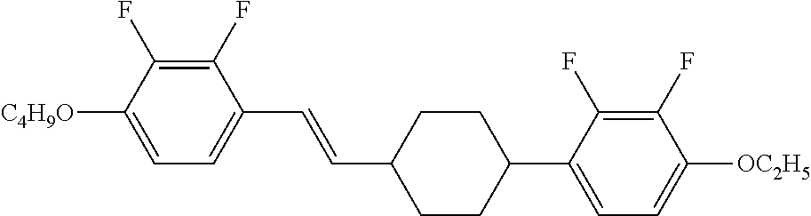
C1(F)=C(F)C([C4H9O])=CC=C1C=CC1CCC(C2=CC=C([OC2H5])C(F)=C2F)CC1
